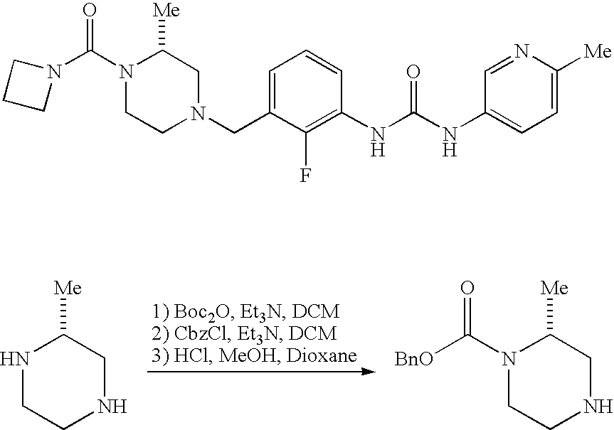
N1CCNCC1[Me].N1(C(=O)[BnO])CCNCC1[Me].C1=C(CN2CC([Me])N(C(=O)N3CCC3)CC2)C(F)=C(NC(=O)NC2=CC=C([Me])N=C2)C=C1
